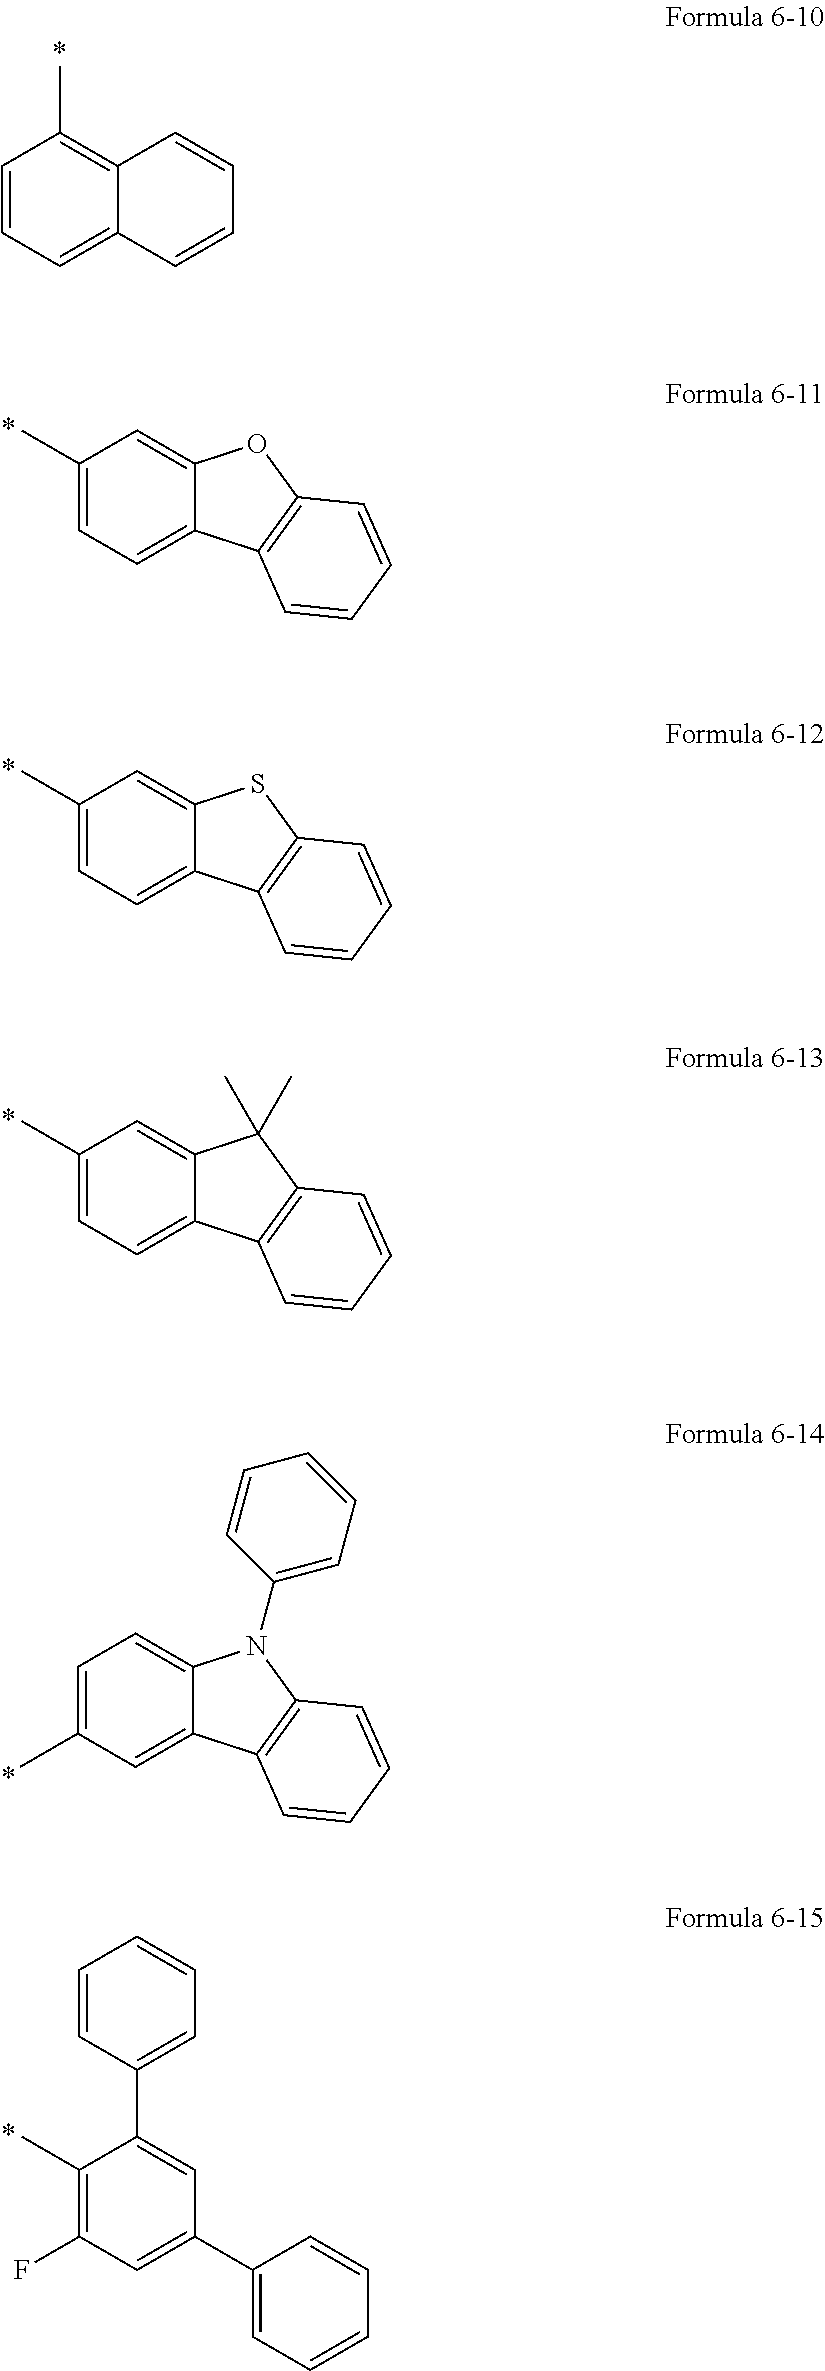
C1(C)=CC=C2C(=C1)OC1=C2C=CC=C1.C1(C)=CC=C2C(=C1)SC1=C2C=CC=C1.C1(C)=CC=C2C(=C1)C(C)(C)C1=C2C=CC=C1.C1=C(C)C=C2C(=C1)N(C1=CC=CC=C1)C1=C2C=CC=C1.C1(C)=C(F)C=C(C2=CC=CC=C2)C=C1C1=CC=CC=C1.C1=CC=C2C(=C1C)C=CC=C2
